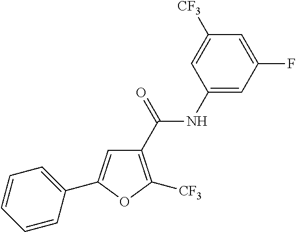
C1=C(C2=CC(C(=O)NC3=CC(F)=CC([CF3])=C3)=C([CF3])O2)C=CC=C1
